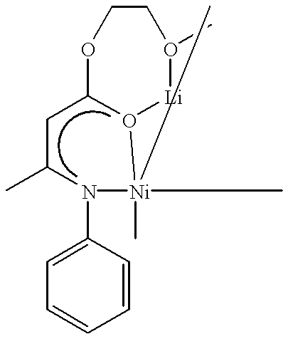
C1=C(N2C(C)CC3O([Li]O(C)CCO3)[Ni]2(C)(C)C)C=CC=C1
